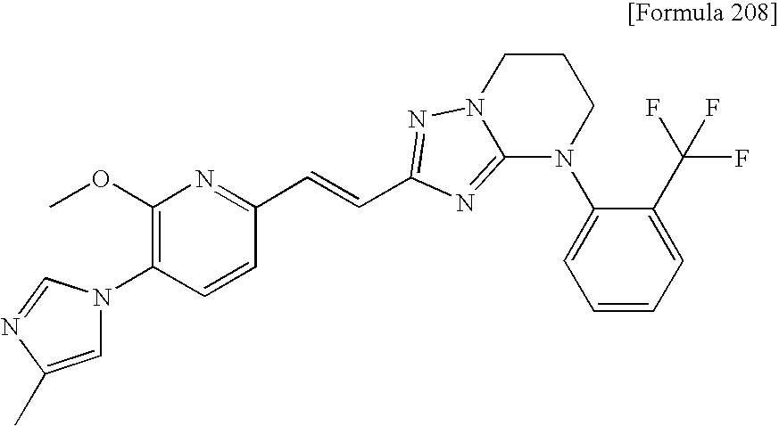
N1(C2=C(OC)N=C(C=CC3=NN4CCCN(C5=CC=CC=C5C(F)(F)F)C4=N3)C=C2)C=C(C)N=C1
